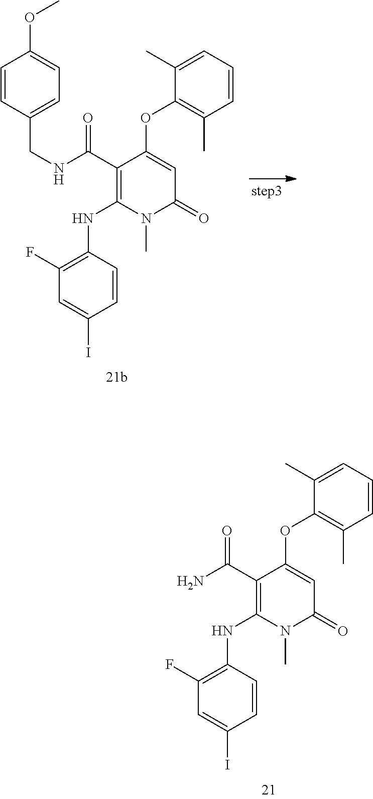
C1(C(NCC2=CC=C(OC)C=C2)=O)=C(NC2=C(F)C=C(I)C=C2)N(C)C(=O)C=C1OC1=C(C)C=CC=C1C.C1(C(N)=O)=C(NC2=C(F)C=C(I)C=C2)N(C)C(=O)C=C1OC1=C(C)C=CC=C1C
